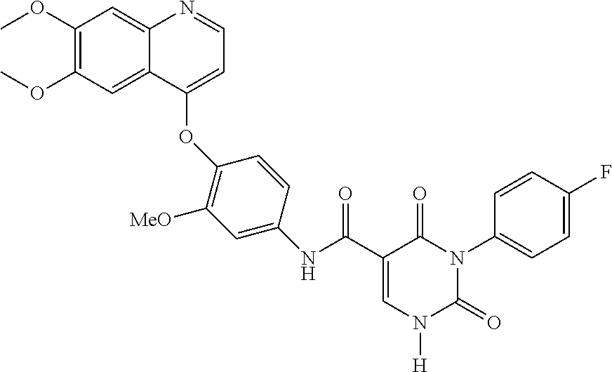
C1(OC)=C(OC)C=C2C(=C1)N=CC=C2OC1=C([MeO])C=C(NC(C2=CN([H])C(=O)N(C3=CC=C(F)C=C3)C2=O)=O)C=C1
